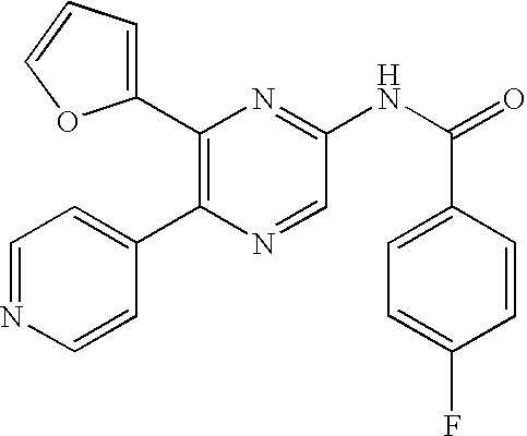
C1(C2=C(C3=CC=NC=C3)N=CC(NC(=O)C3=CC=C(F)C=C3)=N2)=CC=CO1
